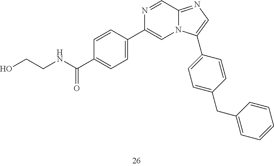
C1(C2=CN3C(=NC=C3C3=CC=C(CC4=CC=CC=C4)C=C3)C=N2)=CC=C(C(=O)NCCO)C=C1
